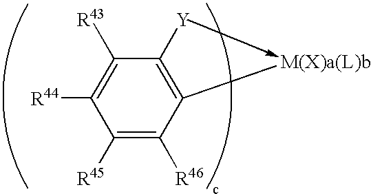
C1([R43])=C([R44])C([R45])=C([R46])C([M(X)a(L)b])=C1[Y]
